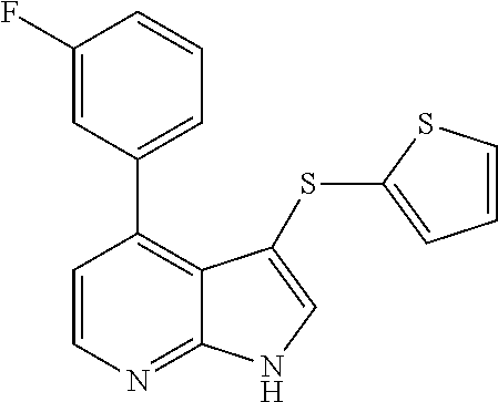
C1=CSC(SC2=CNC3=NC=CC(C4=CC=CC(F)=C4)=C32)=C1
